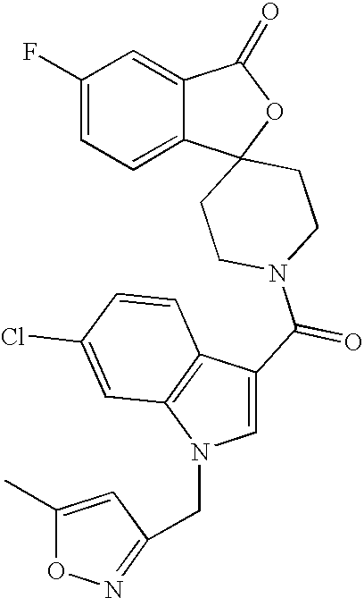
C1(F)=CC=C2C(=C1)C(=O)OC21CCN(C(=O)C2=CN(CC3=NOC(C)=C3)C3=C2C=CC(Cl)=C3)CC1
